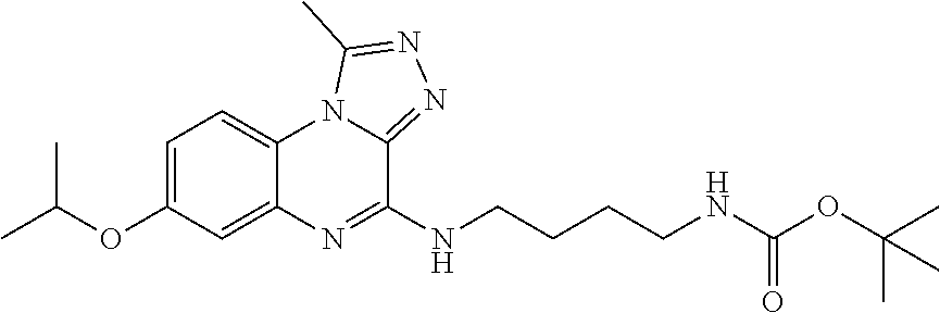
CC(OC1=CC=C2C(=C1)N=C(NCCCCNC(OC(C)(C)C)=O)C1=NN=C(C)N21)C
